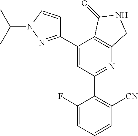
C1(C2=NN(C(C)C)C=C2)=CC(C2=C([CN])C=CC=C2F)=NC2=C1C(=O)NC2
